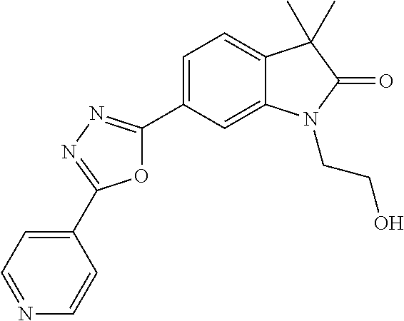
O1C(C2=CC=C3C(=C2)N(CCO)C(=O)C3(C)C)=NN=C1C1=CC=NC=C1
